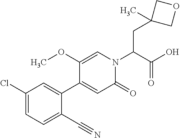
C(C(N1C=C(OC)C(C2=CC(Cl)=CC=C2C#N)=CC1=O)C(O)=O)C1(C)COC1
